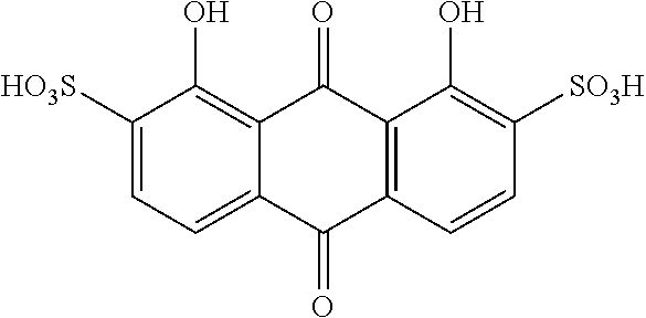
C1([HO3S])=CC=C2C(=C1O)C(=O)C1=C(C2=O)C=CC([SO3H])=C1O
